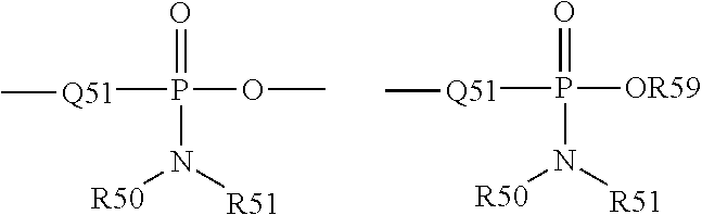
[Q51](P(=O)(N([R51])[R50])OC)C.[Q51](P(=O)(N([R51])[R50])[OR59])C
